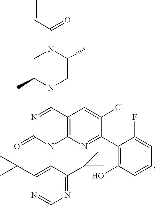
C1C(C)N(C2=NC(=O)N(C3=C(C(C)C)N=CN=C3C(C)C)C3=C2C=C(Cl)C(C2=C(O)C=CC=C2F)=N3)CC(C)N1C(C=C)=O
